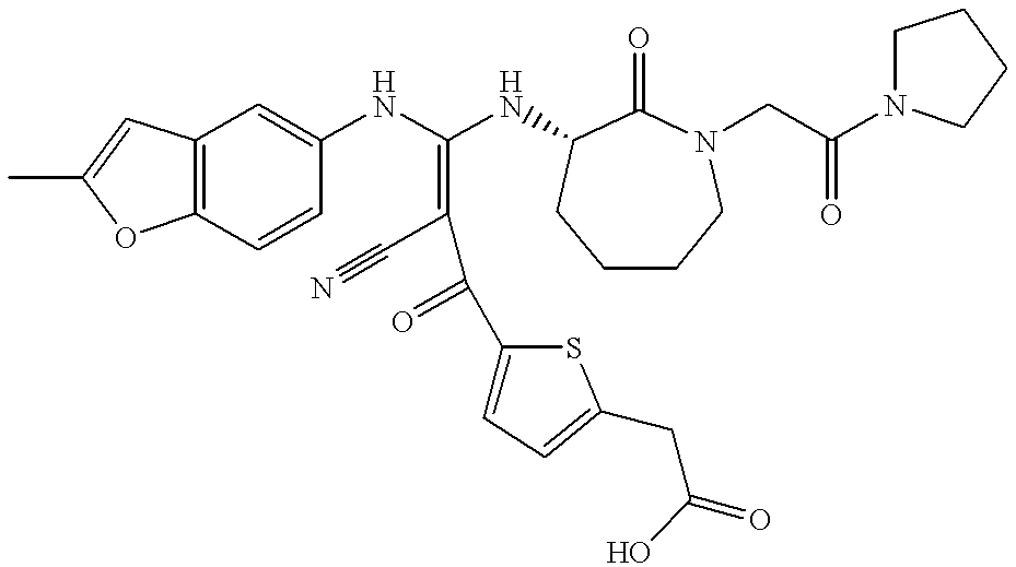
C12=C(C=CC(NC(NC3C(=O)N(CC(N4CCCC4)=O)CCCC3)=C(C#N)C(=O)C3=CC=C(CC(=O)O)S3)=C1)OC(C)=C2
